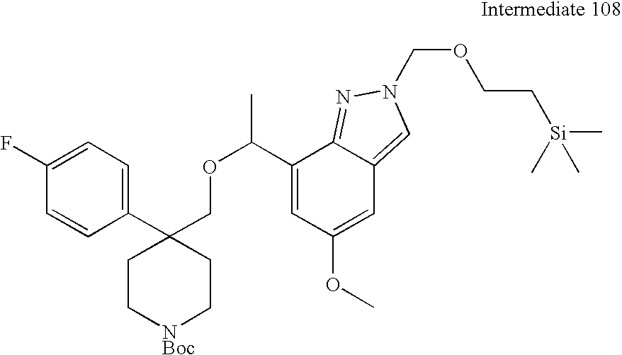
C1(C(OCC2(C3=CC=C(F)C=C3)CC[NBoc]CC2)C)=CC(OC)=CC2=CN(COCC[Si](C)(C)C)N=C12
